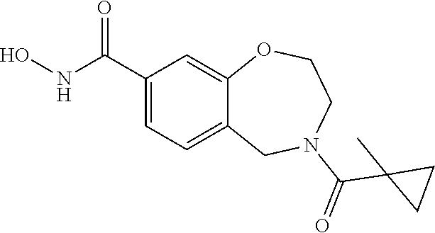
C1(C(NO)=O)=CC=C2C(=C1)OCCN(C(=O)C1(C)CC1)C2
